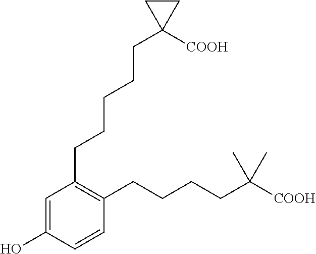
C1=C(O)C=CC(CCCCC([COOH])(C)C)=C1CCCCCC1([COOH])CC1
